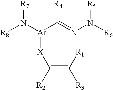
[R8]N([Ar](C(=NN([R6])[R5])[R4])[X]C(=C([R1])[R3])[R2])[R7]
